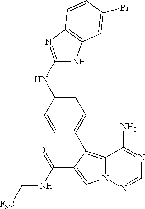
N12C(=C(C3=CC=C(NC4=NC5=C(N4)C=C(Br)C=C5)C=C3)C(C(NC[F3C])=O)=C1)C(N)=NC=N2
